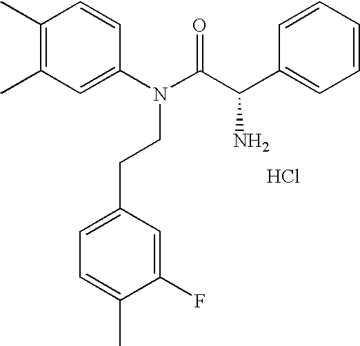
C1(C)=C(C)C=C(N(C(C(C2=CC=CC=C2)N)=O)CCC2=CC=C(C)C(F)=C2)C=C1.Cl
